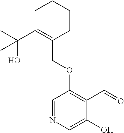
C1C(C(O)(C)C)=C(COC2=C(C=O)C(O)=CN=C2)CCC1
